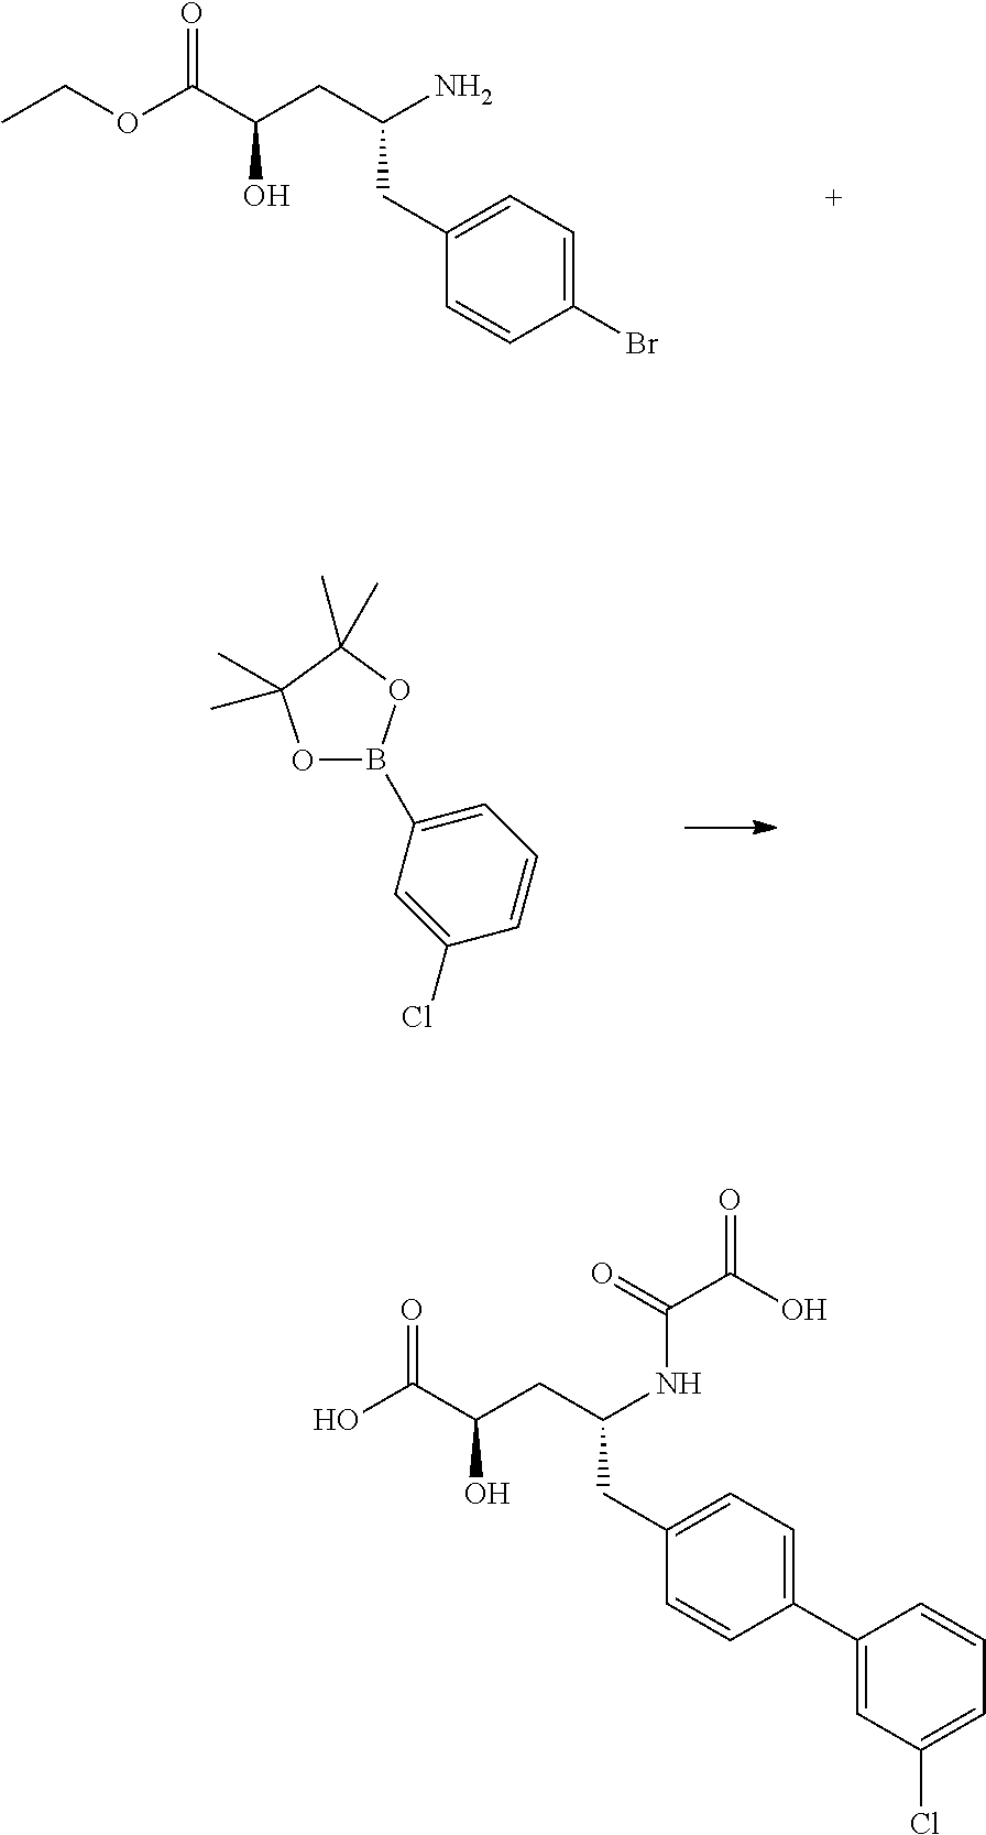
C1(Br)=CC=C(CC(CC(O)C(OCC)=O)N)C=C1.O1B(C2=CC=CC(Cl)=C2)OC(C)(C)C1(C)C.C1(C2=CC=C(CC(CC(O)C(O)=O)NC(C(O)=O)=O)C=C2)=CC(Cl)=CC=C1
